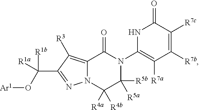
N12C(=C([R3])C(C(O[Ar1])([R1b])[R1a])=N1)C(=O)N(C1=C([R7a])C([R7b])=C([R7c])C(=O)N1)C([R5a])([R5b])C2([R4a])[R4b]
